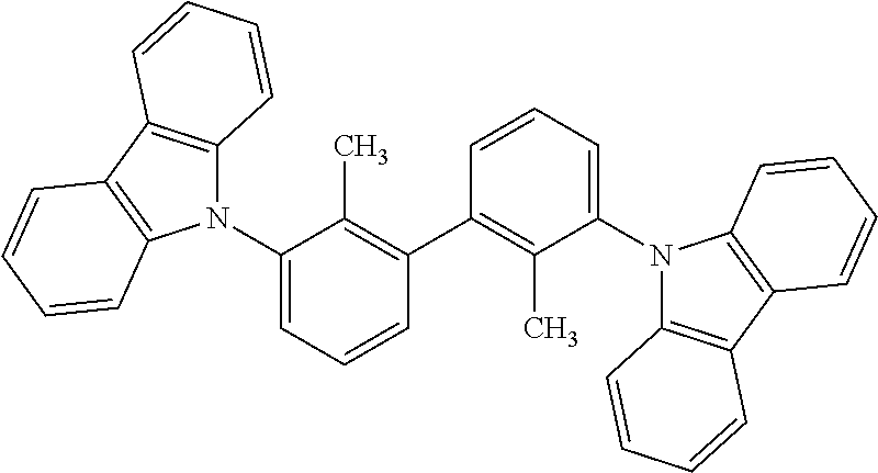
C1(C2=C(C)C(N3C4=C(C5=C3C=CC=C5)C=CC=C4)=CC=C2)=C(C)C(N2C3=C(C4=C2C=CC=C4)C=CC=C3)=CC=C1
